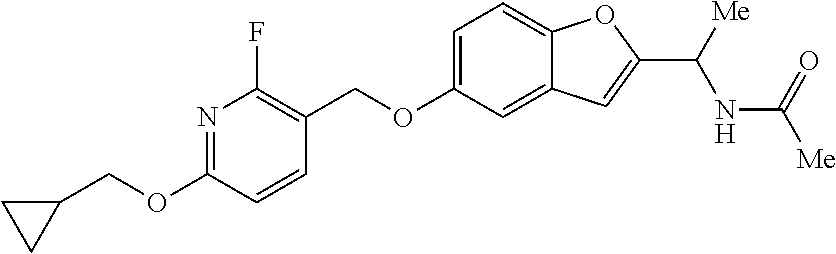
C1(COC2=CC=C3C(=C2)C=C(C([Me])NC([Me])=O)O3)=C(F)N=C(OCC2CC2)C=C1
